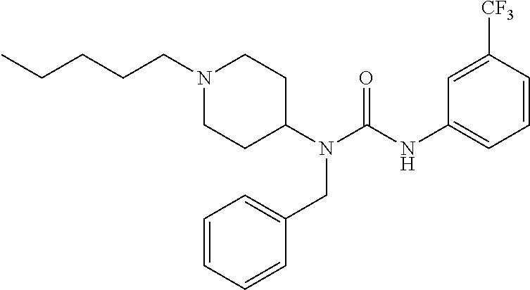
N1(CCCCC)CCC(N(CC2=CC=CC=C2)C(=O)NC2=CC=CC([CF3])=C2)CC1
